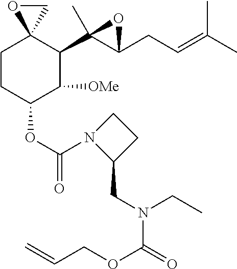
C1CC(OC(N2C(CN(CC)C(OCC=C)=O)CC2)=O)C([OMe])C(C2(C)C(CC=C(C)C)O2)C12CO2
